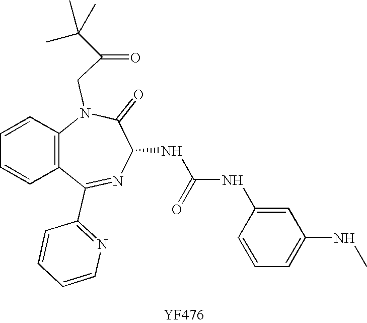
C12=C(C=CC=C1)N(CC(=O)C(C)(C)C)C(=O)C(NC(NC1=CC(NC)=CC=C1)=O)N=C2C1=NC=CC=C1.[YF476]
